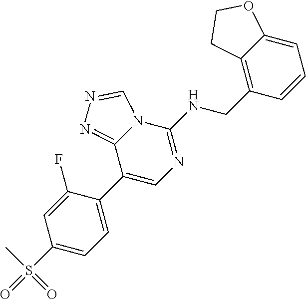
C1(C2=CN=C(NCC3=C4C(=CC=C3)OCC4)N3C2=NN=C3)=CC=C(S(C)(=O)=O)C=C1F
